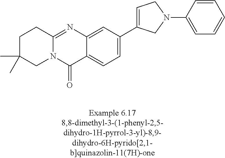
N12C(=NC3=CC(C4=CCN(C5=CC=CC=C5)C4)=CC=C3C1=O)CCC(C)(C)C2
